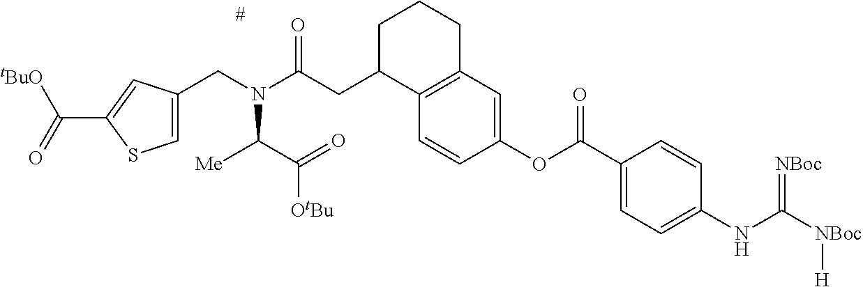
C1(CN(C(=O)CC2C3=C(CCC2)C=C(OC(C2=CC=C(NC([NBoc][H])=[NBoc])C=C2)=O)C=C3)C(C(=O)[OtBu])[Me])=CSC(C(=O)[tBuO])=C1
